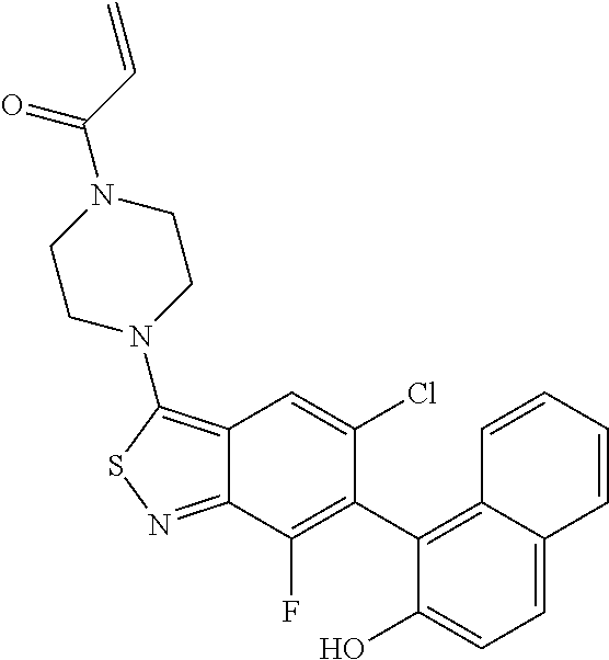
C12=C(N3CCN(C(=O)C=C)CC3)SN=C1C(F)=C(C1=C3C(=CC=C1O)C=CC=C3)C(Cl)=C2
